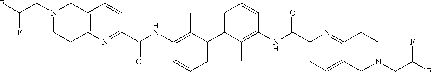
C1=CC=C(C2=CC=CC(NC(=O)C3=NC4=C(C=C3)CN(CC(F)F)CC4)=C2C)C(C)=C1NC(=O)C1=CC=C2C(=N1)CCN(CC(F)F)C2
